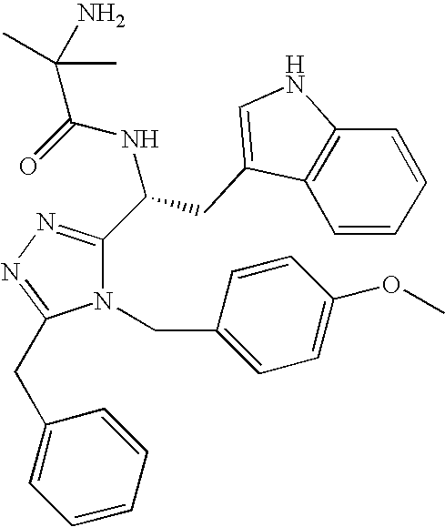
O=C(NC(C1=NN=C(CC2=CC=CC=C2)N1CC1=CC=C(OC)C=C1)CC1=CNC2=C1C=CC=C2)C(C)(N)C
